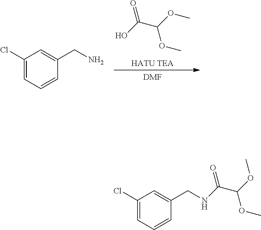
[HATU TEA].OC(C(OC)OC)=O.C1(Cl)=CC=CC(CN)=C1.[DMF].C1(Cl)=CC=CC(CNC(C(OC)OC)=O)=C1
